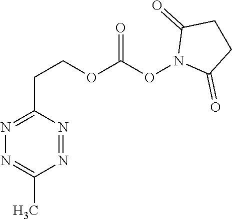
N1=NC(CCOC(ON2C(=O)CCC2=O)=O)=NN=C1C
